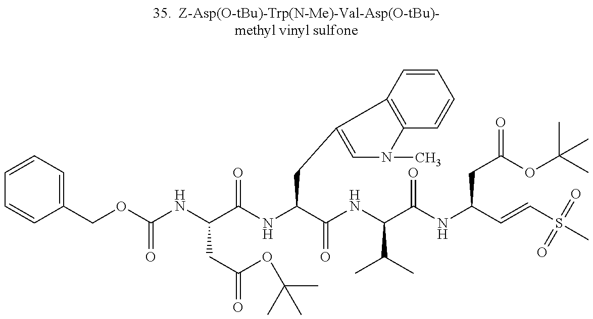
C1=CC=C(COC(NC(C(NC(C(NC(C(NC(C=CS(C)(=O)=O)CC(=O)OC(C)(C)C)=O)C(C)C)=O)CC2=CN(C)C3=C2C=CC=C3)=O)CC(=O)OC(C)(C)C)=O)C=C1
